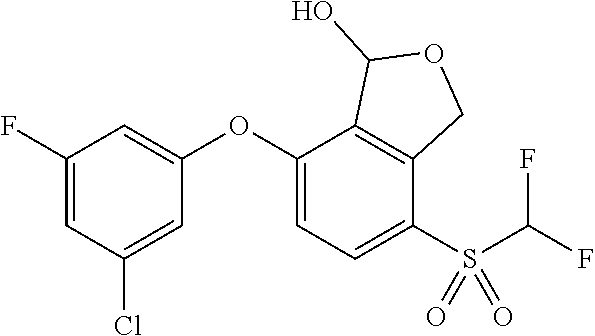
C1(F)=CC(Cl)=CC(OC2=CC=C(S(=O)(=O)C(F)F)C3=C2C(O)OC3)=C1
